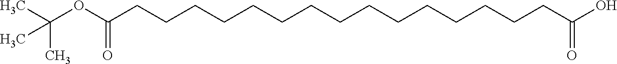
C(CCCCCCCCCCCCCC(O)=O)CC(OC(C)(C)C)=O
